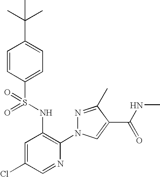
C1=CC(S(=O)(NC2=C(N3N=C(C)C(C(NC)=O)=C3)N=CC(Cl)=C2)=O)=CC=C1C(C)(C)C
